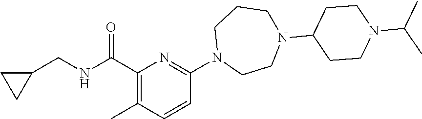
N(C(C1=C(C)C=CC(N2CCN(C3CCN(C(C)C)CC3)CCC2)=N1)=O)CC1CC1
